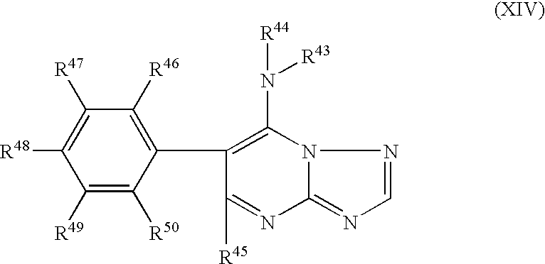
C1([R49])=C([R50])C(C2=C(N([R43])[R44])N3C(=NC=N3)N=C2[R45])=C([R46])C([R47])=C1[R48]
